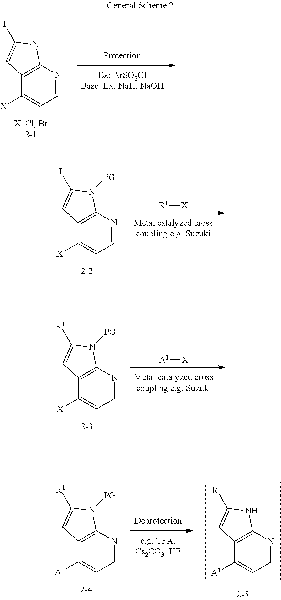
C1([A1])=CC=NC2=C1C=C([R1])N2.C1([A1])=CC=NC2=C1C=C([R1])N2[PG].C1([X])=CC=NC2=C1C=C(I)N2.C1([X])=CC=NC2=C1C=C(I)N2[PG].[R1][X].[A1][X].C1([X])=CC=NC2=C1C=C([R1])N2[PG]
